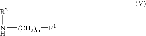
[R2]N[(CH2)m][R1]
